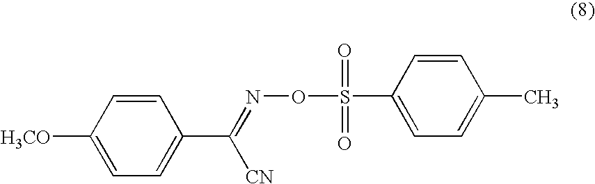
C1=C(C(=NOS(C2=CC=C(C)C=C2)(=O)=O)[CN])C=CC([H3CO])=C1
